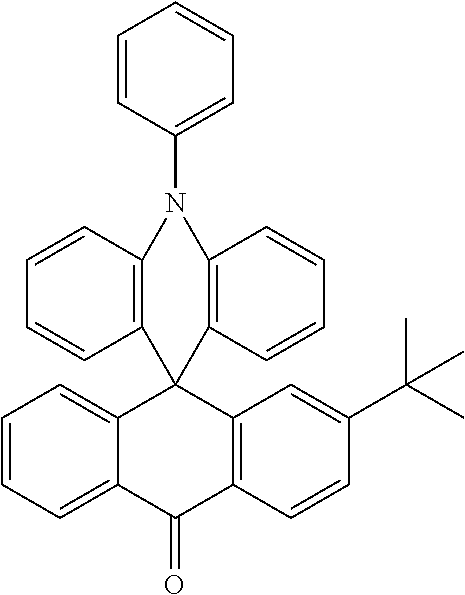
C1=CC(N2C3=C(C=CC=C3)C3(C4=C2C=CC=C4)C2=CC=CC=C2C(=O)C2=C3C=C(C(C)(C)C)C=C2)=CC=C1
